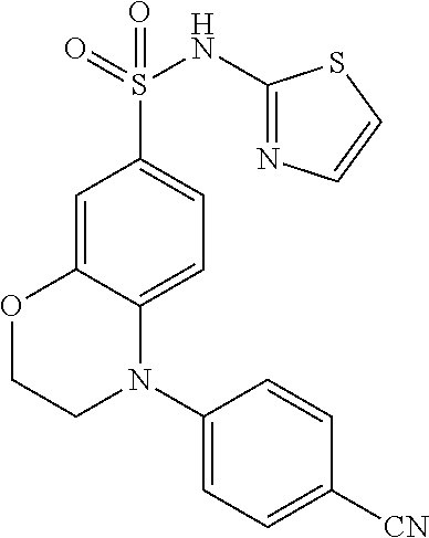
C1=C2C(=CC=C1S(=O)(=O)NC1=NC=CS1)N(C1=CC=C([CN])C=C1)CCO2
